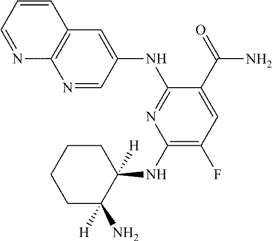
N1=CC(NC2=NC(NC3([H])C(N)([H])CCCC3)=C(F)C=C2C(=O)N)=CC2=C1N=CC=C2
